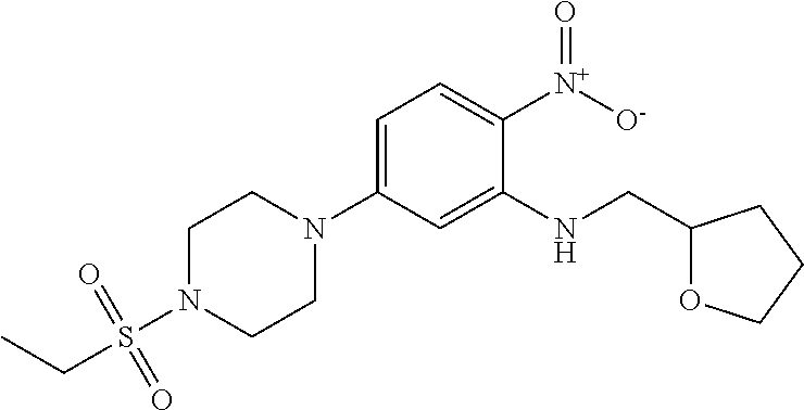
C1(CNC2=CC(N3CCN(S(CC)(=O)=O)CC3)=CC=C2[N+]([O-])=O)OCCC1
